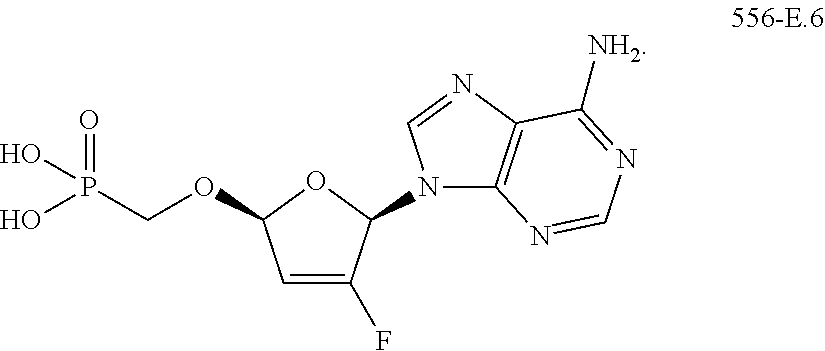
C1=C(F)C(N2C3=C(N=C2)C([NH2])=NC=N3)OC1OCP(O)(=O)O
